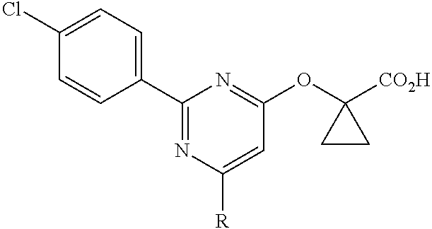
C1(Cl)=CC=C(C2=NC([R])=CC(OC3([CO2H])CC3)=N2)C=C1
